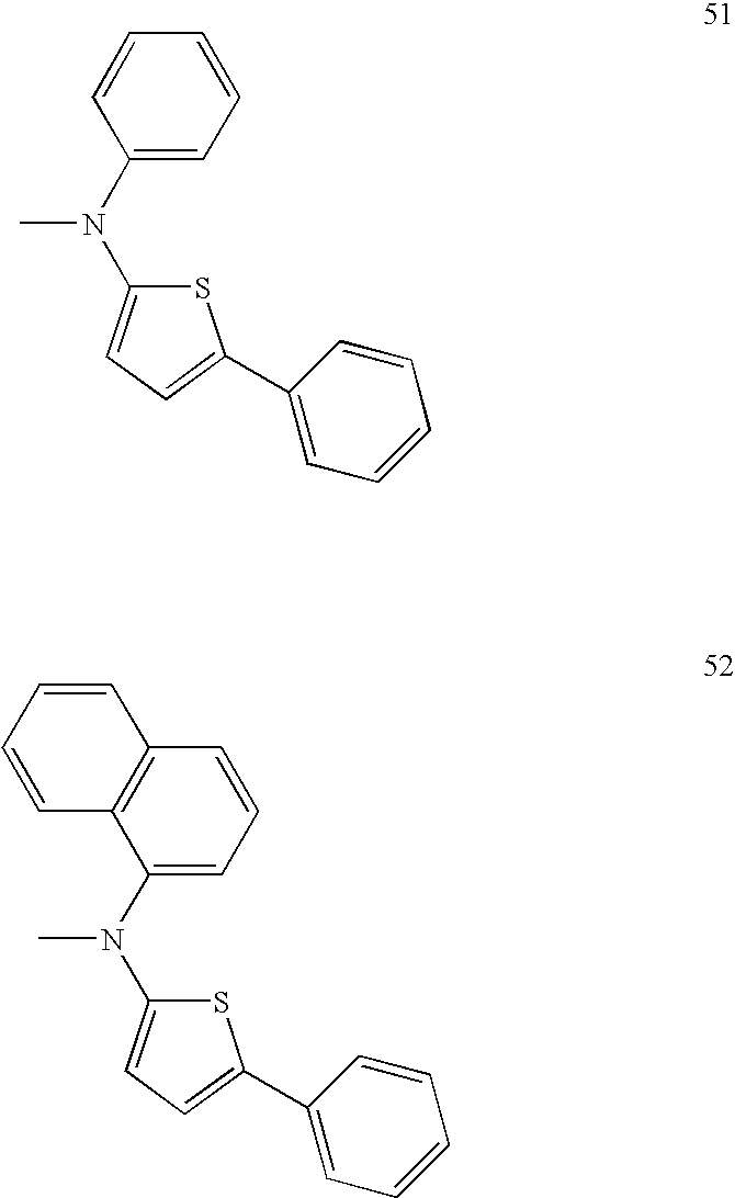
C1(N(C)C2=CC=C(C3=CC=CC=C3)S2)=CC=CC=C1.C1(N(C)C2=CC=C(C3=CC=CC=C3)S2)=CC=CC2=C1C=CC=C2
